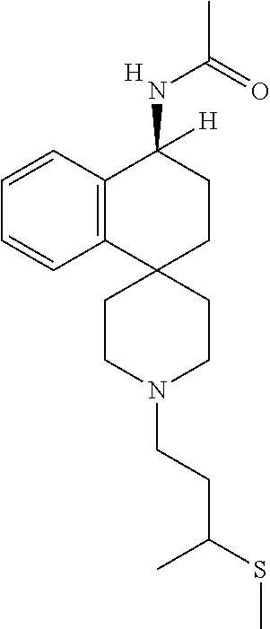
C12=C(C=CC=C1)C(NC(C)=O)([H])CCC21CCN(CCC(SC)C)CC1.[H]
